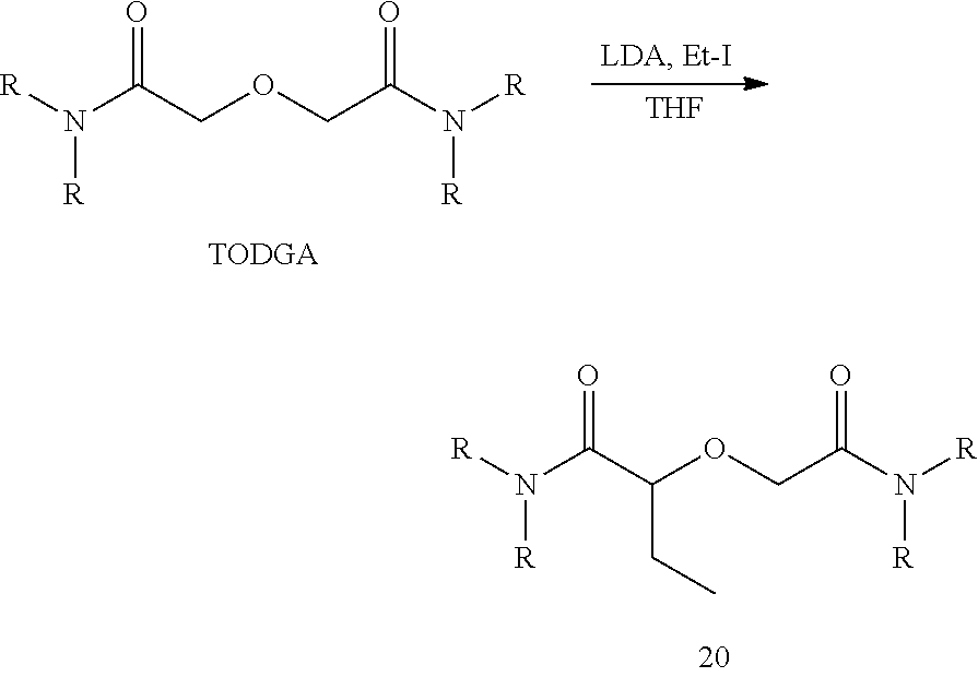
C(COCC(=O)N([R])[R])(=O)N([R])[R].[THF].C(COC(CC)C(=O)N([R])[R])(=O)N([R])[R]
